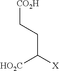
[CO2H]CCC([X])[HO2C]
